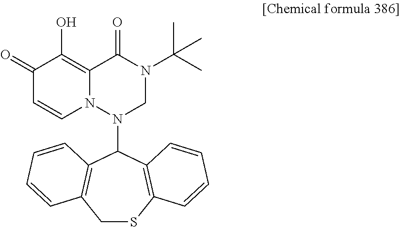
C12=C(O)C(=O)C=CN1N(C1C3=C(CSC4=C1C=CC=C4)C=CC=C3)CN(C(C)(C)C)C2=O
